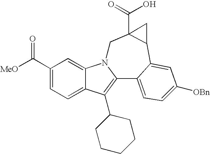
C1(C([MeO])=O)=CC=C2C(=C1)N1C(=C2C2CCCCC2)C2=CC=C([OBn])C=C2C2C(C(O)=O)(C1)C2
